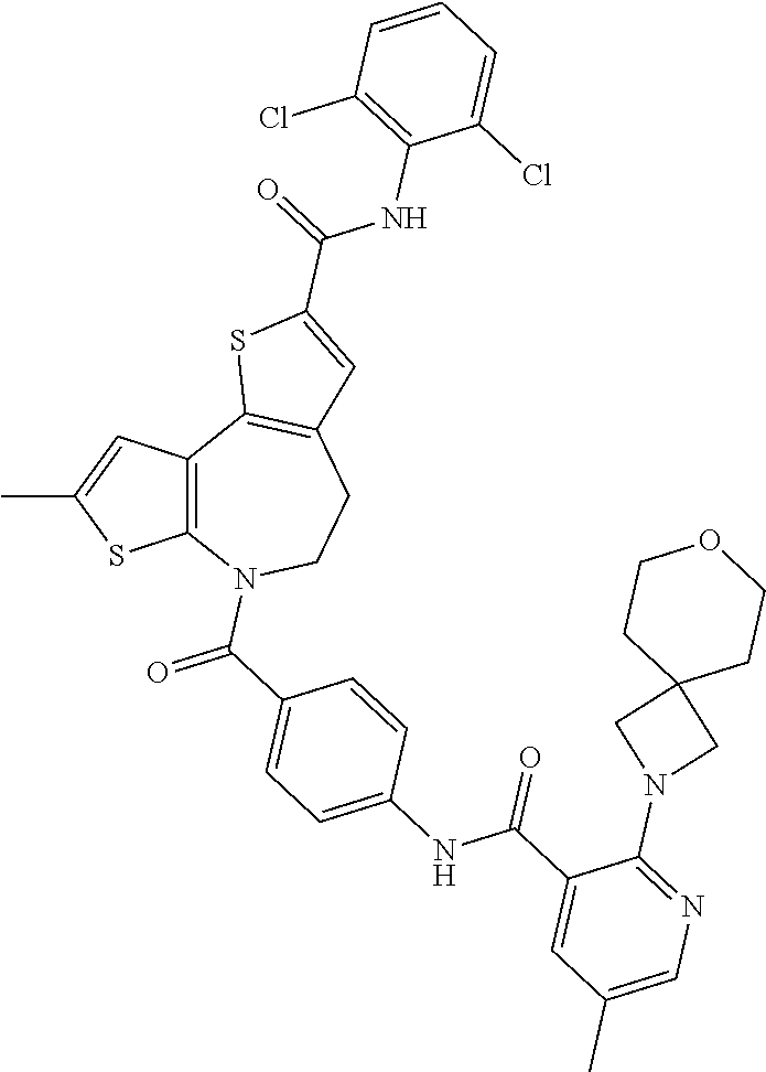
C12=C(C=C(C)S1)C1=C(CCN2C(=O)C2=CC=C(NC(C3=CC(C)=CN=C3N3CC4(C3)CCOCC4)=O)C=C2)C=C(C(=O)NC2=C(Cl)C=CC=C2Cl)S1
